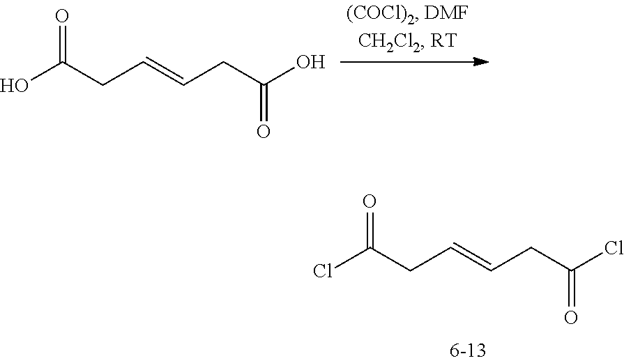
O=C(O)CC=CCC(O)=O.O=C(Cl)CC=CCC(Cl)=O
